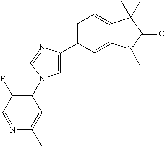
C1(N2C=C(C3=CC=C4C(=C3)N(C)C(=O)C4(C)C)N=C2)=C(F)C=NC(C)=C1
